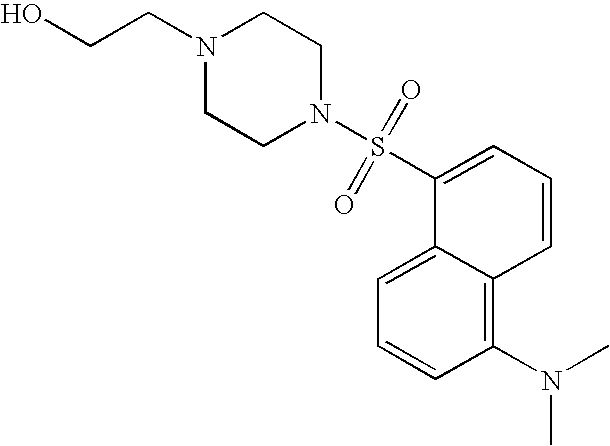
C1=C2C(=C(N(C)C)C=C1)C=CC=C2S(N1CCN(CCO)CC1)(=O)=O
